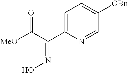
[MeO]C(C(C1=CC=C([OBn])C=N1)=NO)=O
